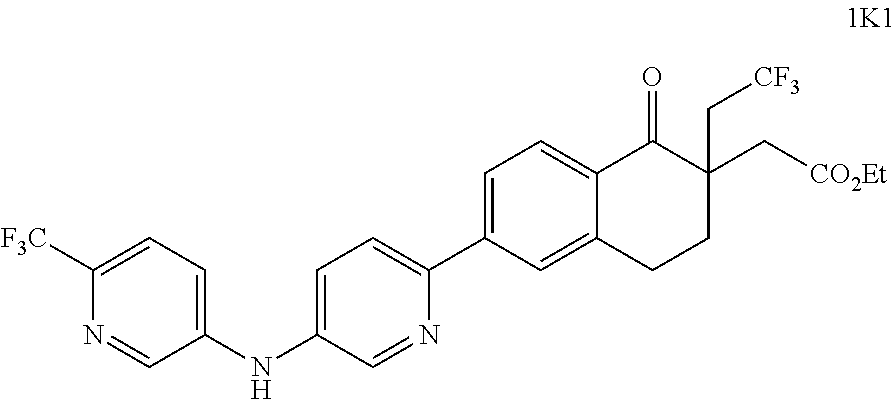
C1=C(C2=CC=C(NC3=CC=C([F3C])N=C3)C=N2)C=C2C(=C1)C(=O)C(C[CO2Et])(C[CF3])CC2
